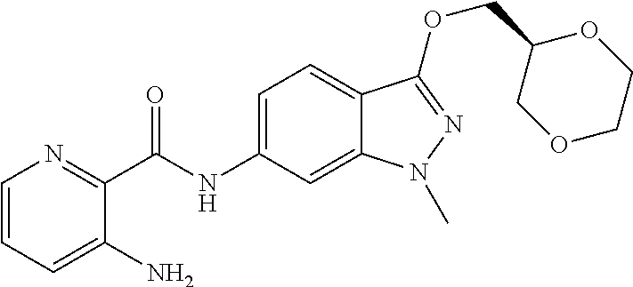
C1=C(NC(C2=NC=CC=C2N)=O)C=C2C(=C1)C(OCC1COCCO1)=NN2C
